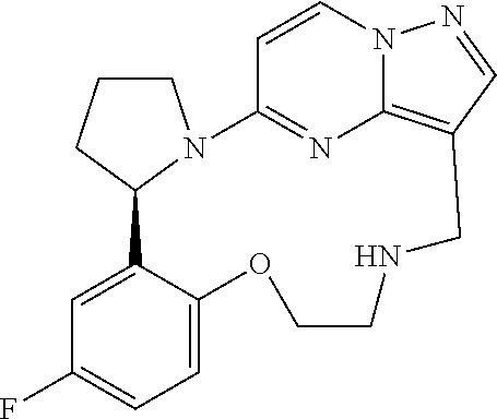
C1CCC2N1C1=NC3=C(C=NN3C=C1)CNCCOC1=CC=C(F)C=C21
